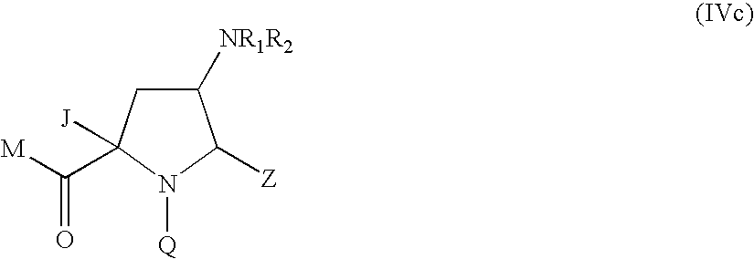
C1([NR1R2])CC([J])(C([M])=O)N([Q])C1[Z]
